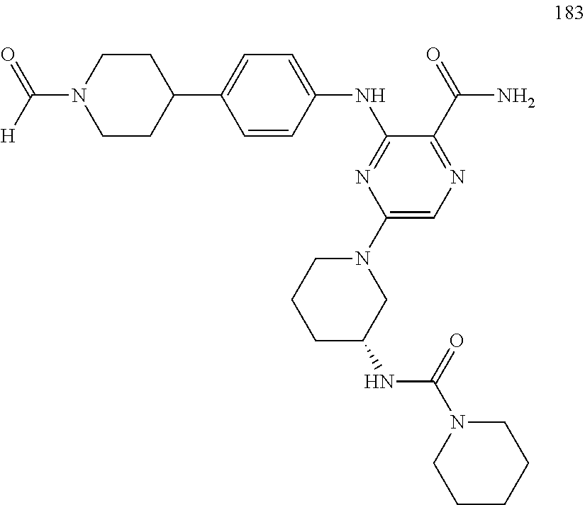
C1=CC(NC2=NC(N3CCCC(NC(N4CCCCC4)=O)C3)=CN=C2C(=O)N)=CC=C1C1CCN(C([H])=O)CC1
